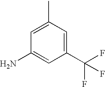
C1(C)=CC(N)=CC(C(F)(F)F)=C1
